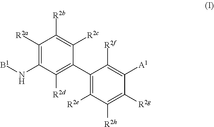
C1([R2a])=C(N[B1])C([R2d])=C(C2=C([R2e])C([R2h])=C([R2g])C([A1])=C2[R2f])C([R2c])=C1[R2b]
